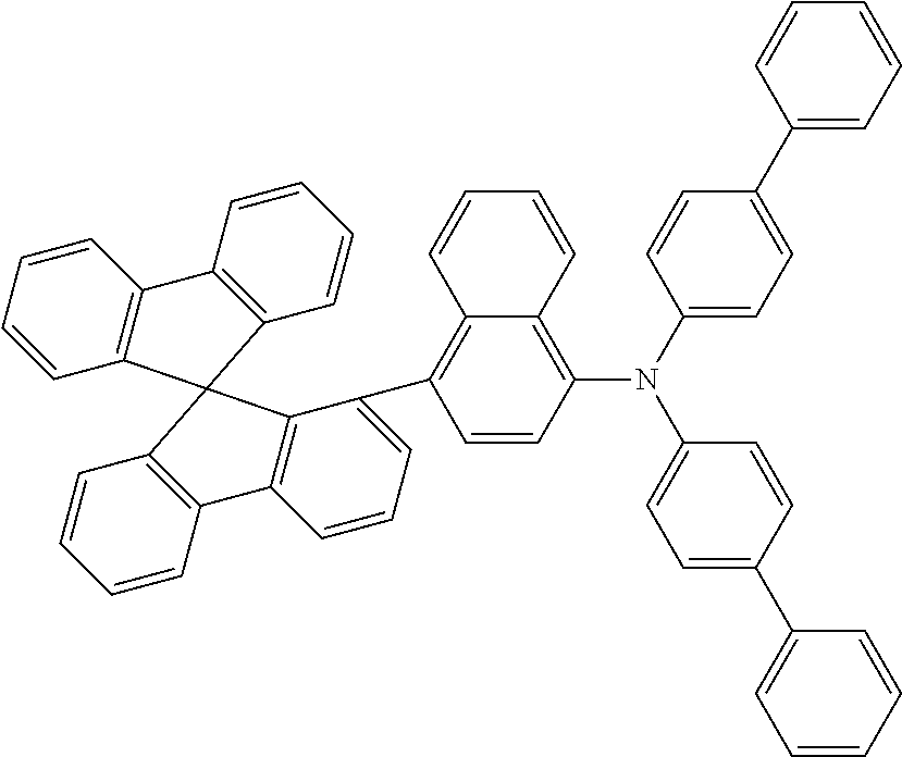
C1(N(C2=CC=C(C3=CC=CC=C3)C=C2)C2=CC=C(C3=CC=CC=C3)C=C2)=C2C(=C(C3=CC=CC4=C3C3(C5=C4C=CC=C5)C4=C(C=CC=C4)C4=C3C=CC=C4)C=C1)C=CC=C2
